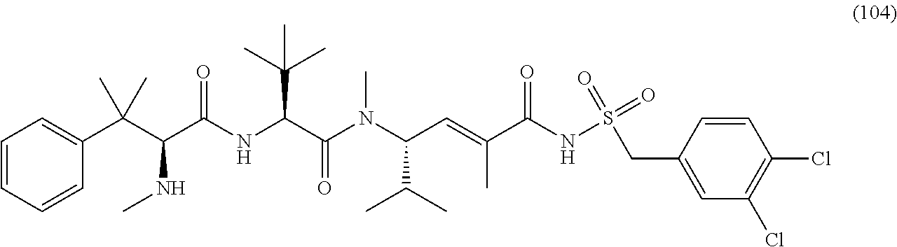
C1=CC=CC(C(C(C(NC(C(N(C(C=C(C(NS(=O)(=O)CC2=CC(Cl)=C(Cl)C=C2)=O)C)C(C)C)C)=O)C(C)(C)C)=O)NC)(C)C)=C1
